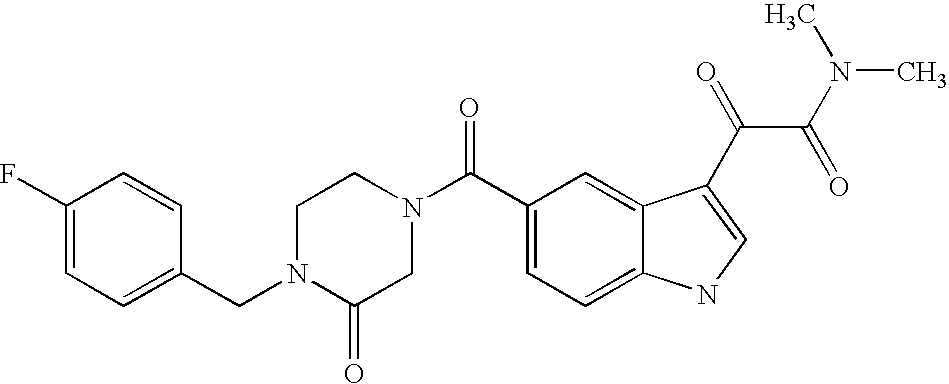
C1(F)=CC=C(CN2C(=O)CN(C(C3=CC=C4C(=C3)C(C(C(=O)N(C)C)=O)=CN4)=O)CC2)C=C1
